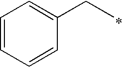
C(C)C1=CC=CC=C1
